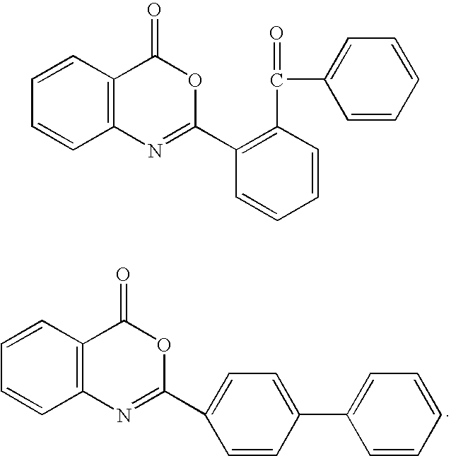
C12=C(C=CC=C1)C(=O)OC(C1=CC=C(C3=CC=CC=C3)C=C1)=N2.C12=C(C=CC=C1)C(=O)OC(C1=C(C(=O)C3=CC=CC=C3)C=CC=C1)=N2
